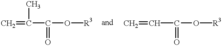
C=C(C)C(=O)O[R3].C=CC(=O)O[R3]
